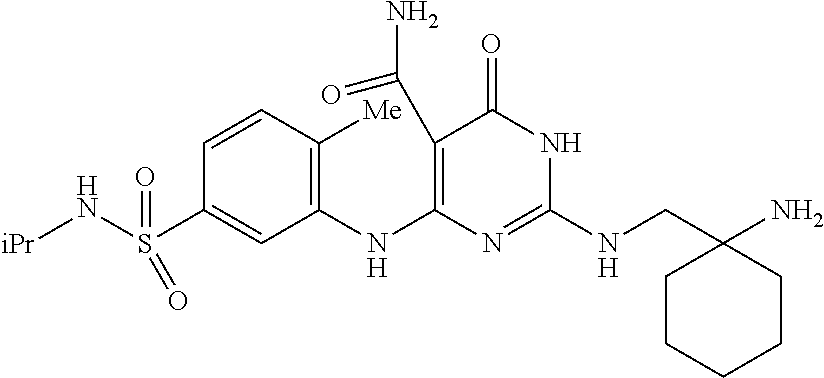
C1=CC([Me])=C(NC2=C(C(=O)N)C(=O)NC(NCC3(N)CCCCC3)=N2)C=C1S(N[iPr])(=O)=O
